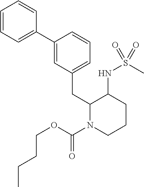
C1(C2=CC(CC3N(C(OCCCC)=O)CCCC3NS(C)(=O)=O)=CC=C2)=CC=CC=C1
